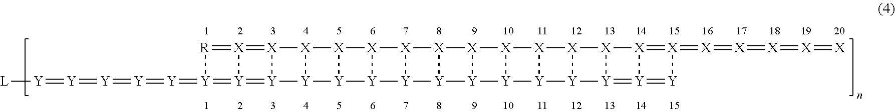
[Y]1(=[Y]=[Y]=[Y]=[Y]=[Y][L])=[Y]2=[Y]3[Y]4[Y]5[Y]6[Y]7[Y]8[Y]9[Y]%10[Y]%11[Y]%12[Y]%13=[Y]%14=[Y][X](=[X]=[X]=[X]=[X]=[X])=[X]%14[X]%13[X]%12[X]%11[X]%10[X]9[X]8[X]7[X]6[X]5[X]4[X]3=[X]2=[R]1
